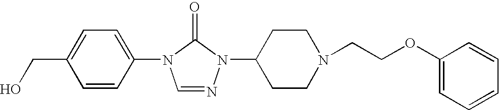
C1=CC(N2C=NN(C3CCN(CCOC4=CC=CC=C4)CC3)C2=O)=CC=C1CO
